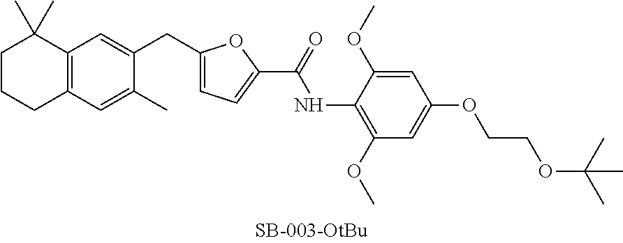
C1CCC2=C(C1(C)C)C=C(CC1=CC=C(C(NC3=C(OC)C=C(OCCOC(C)(C)C)C=C3OC)=O)O1)C(C)=C2
